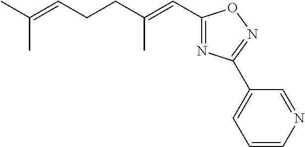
CC(=CCCC(=CC1=NC(C2=CC=CN=C2)=NO1)C)C
